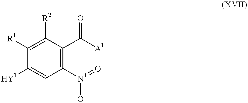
C1=C([HY1])C([R1])=C([R2])C(C([A1])=O)=C1[N+]([O-])=O
